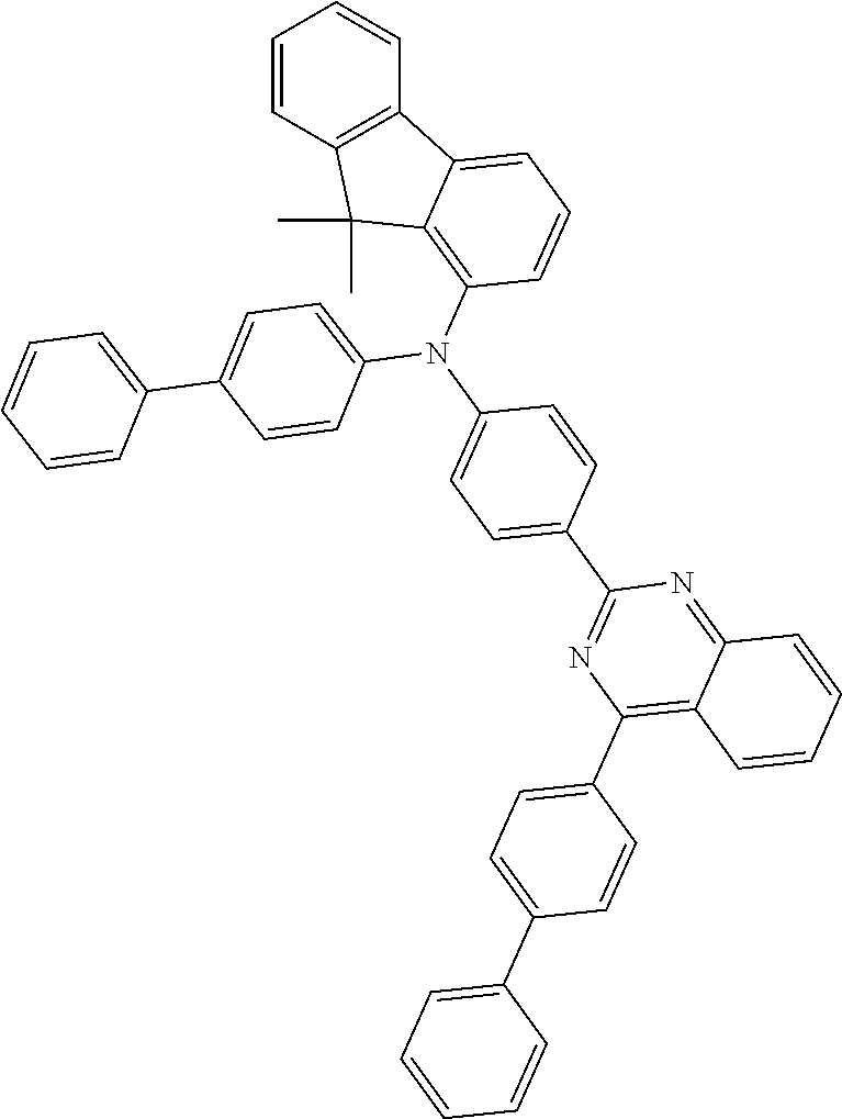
C1=CC2=C(C=C1)C1=CC=CC(N(C3=CC=C(C4=NC(C5=CC=C(C6=CC=CC=C6)C=C5)=C5C(=N4)C=CC=C5)C=C3)C3=CC=C(C4=CC=CC=C4)C=C3)=C1C2(C)C
